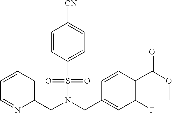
C1=CC(S(N(CC2=CC(F)=C(C(OC)=O)C=C2)CC2=CC=CC=N2)(=O)=O)=CC=C1[CN]
